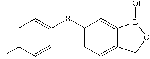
C1=C(F)C=CC(SC2=CC=C3C(=C2)B(O)OC3)=C1
